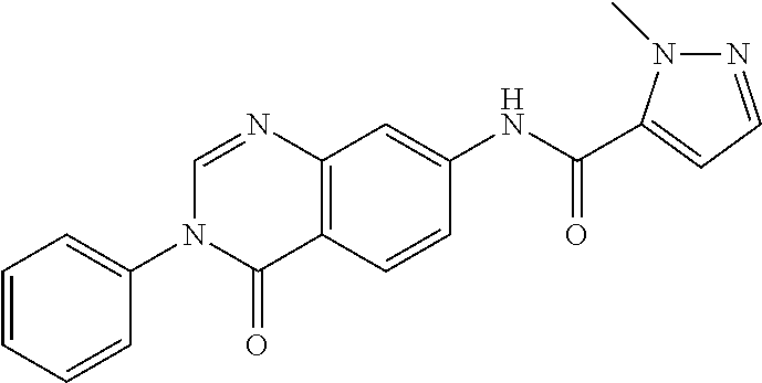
C1=CC=CC(N2C(=O)C3=C(N=C2)C=C(NC(=O)C2=CC=NN2C)C=C3)=C1
